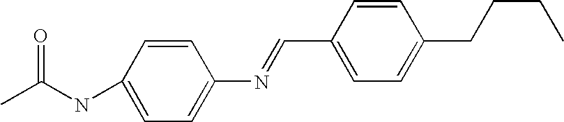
C1=CC(NC(C)=O)=CC=C1N=CC1=CC=C(CCCC)C=C1
